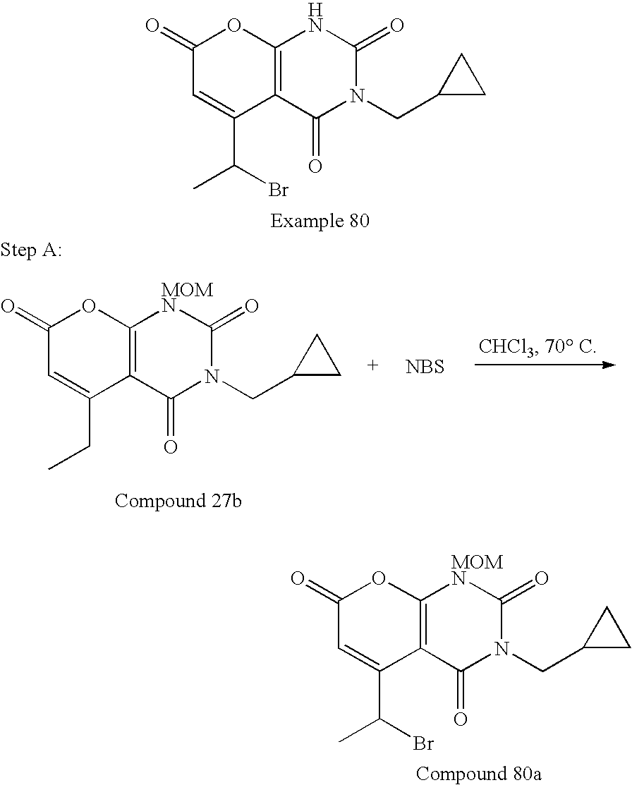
C1(=O)C=C(C(Br)C)C2=C(O1)NC(=O)N(CC1CC1)C2=O.C1(=O)C=C(C(Br)C)C2=C(O1)[MOMN]C(=O)N(CC1CC1)C2=O.C1(=O)C=C(CC)C2=C(O1)[MOMN]C(=O)N(CC1CC1)C2=O.[NBS]
